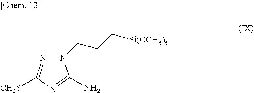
N1(CCC[Si(OCH3)3])N=C([CH3S])N=C1N
